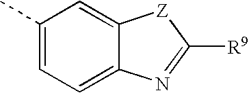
CC1=CC=C2C(=C1)[Z]C([R9])=N2
